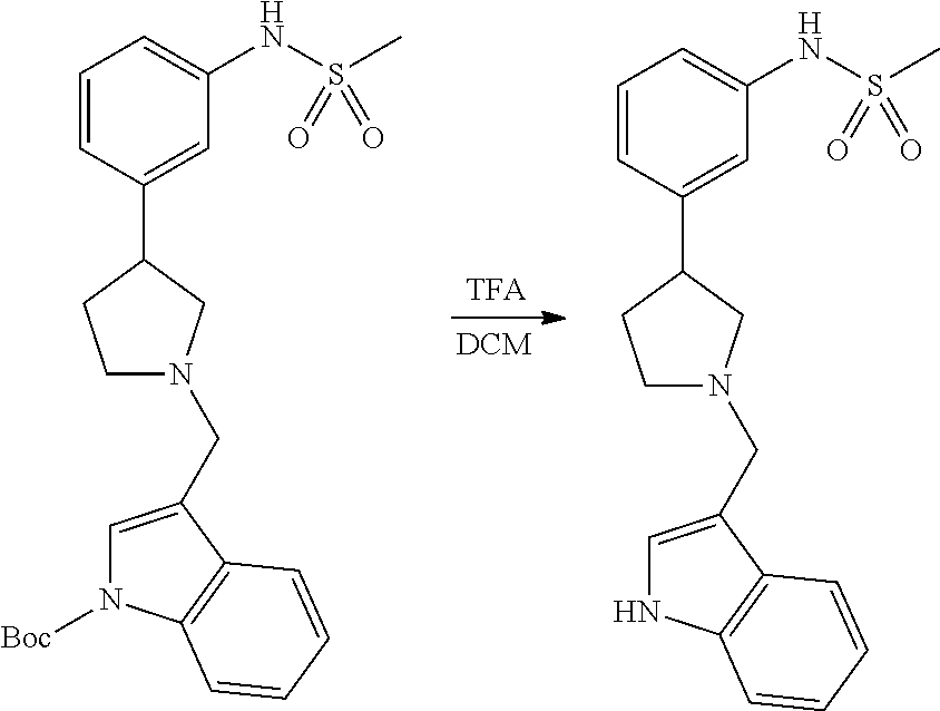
C1=CC(C2CCN(CC3=CNC4=C3C=CC=C4)C2)=CC(NS(=O)(C)=O)=C1.C1=CC(C2CCN(CC3=CN([Boc])C4=C3C=CC=C4)C2)=CC(NS(=O)(C)=O)=C1
